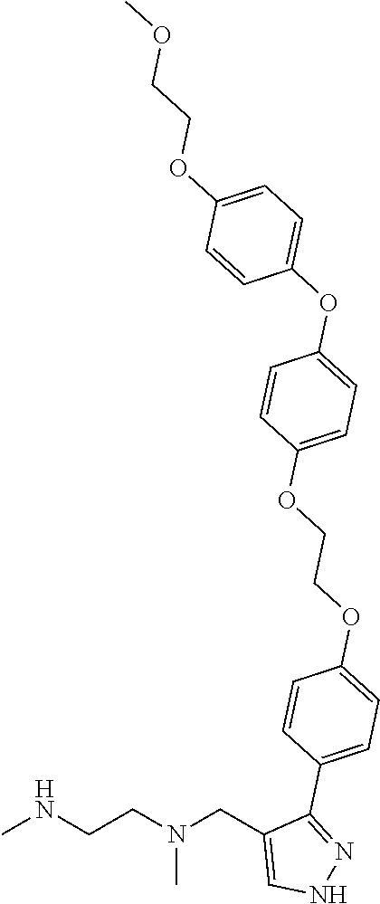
CNCCN(CC1=CNN=C1C1=CC=C(OCCOC2=CC=C(OC3=CC=C(OCCOC)C=C3)C=C2)C=C1)C
